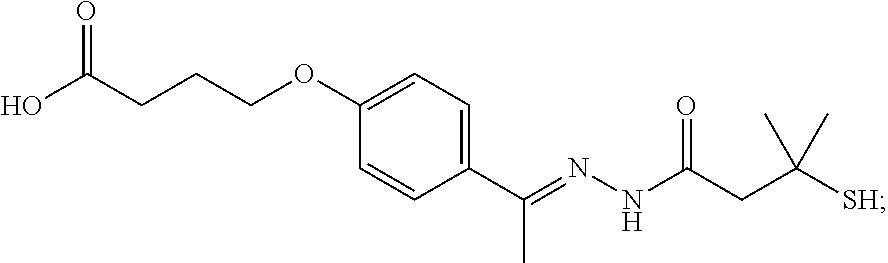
C1=C(OCCCC(O)=O)C=CC(C(=NNC(CC([SH])(C)C)=O)C)=C1
